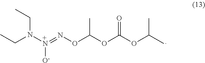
CCN(CC)[+N]([O-])=NOC(OC(OC(C)C)=O)C
